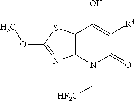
C12=C(N(C[HF2C])C(=O)C([R4])=C1O)N=C(OC)S2
